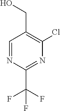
C1=NC(C(F)(F)F)=NC(Cl)=C1CO
